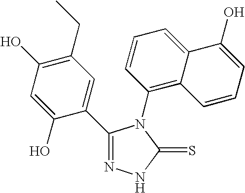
C1=C(O)C(C2=NNC(=S)N2C2=C3C(=CC=C2)C(O)=CC=C3)=CC(CC)=C1O
